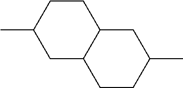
C1C(C)CC2C(C1)CC(C)CC2
